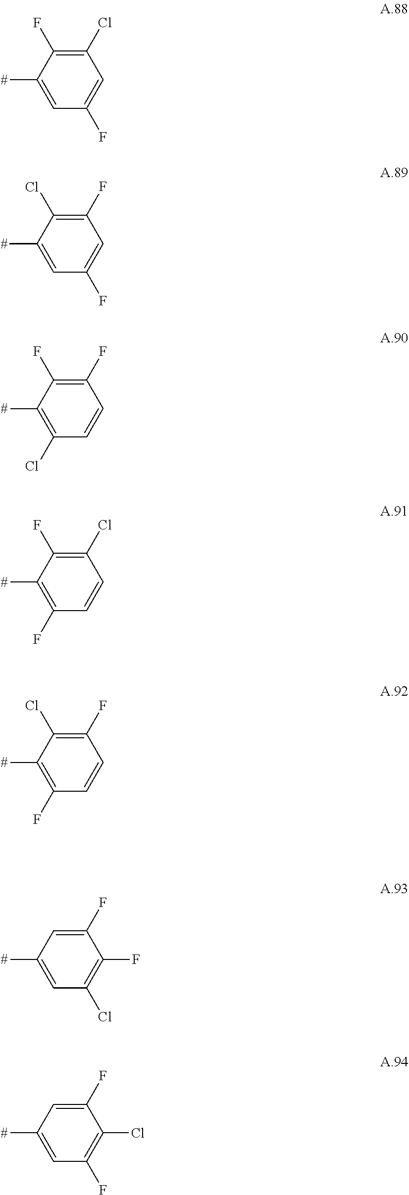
[#]C1=CC(F)=CC(Cl)=C1F.[#]C1=CC(F)=CC(F)=C1Cl.[#]C1=C(Cl)C=CC(F)=C1F.[#]C1=C(F)C=CC(Cl)=C1F.[#]C1=C(F)C=CC(F)=C1Cl.[#]C1=CC(Cl)=C(F)C(F)=C1.[#]C1=CC(F)=C(Cl)C(F)=C1
